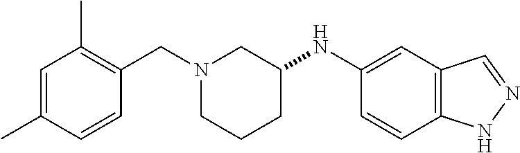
C1=C(C)C=CC(CN2CCCC(NC3=CC4=C(C=C3)NN=C4)C2)=C1C
